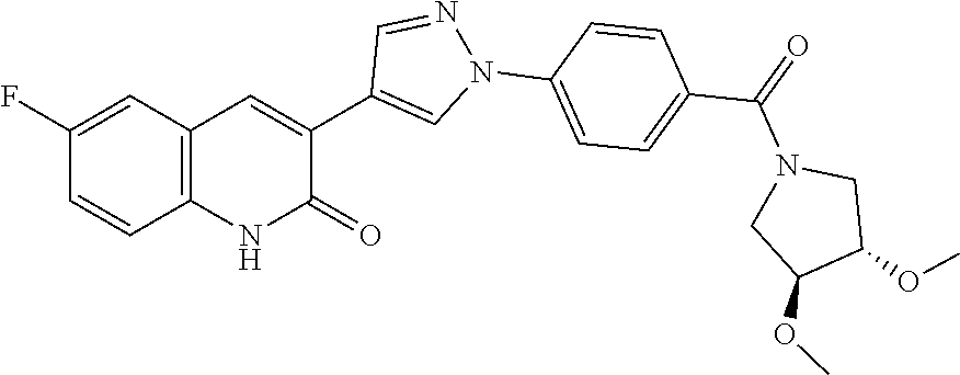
C1(F)=CC2=C(C=C1)NC(=O)C(C1=CN(C3=CC=C(C(N4CC(OC)C(OC)C4)=O)C=C3)N=C1)=C2
